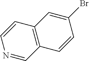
C12=C(C=CN=C1)C=C(Br)C=C2
